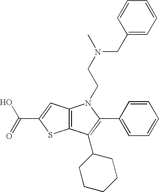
C12=C(C(C3CCCCC3)=C(C3=CC=CC=C3)N1CCN(C)CC1=CC=CC=C1)SC(C(=O)O)=C2
